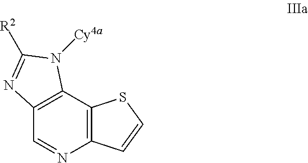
C12=C(C=NC3=C1SC=C3)N=C([R2])N2[Cy4a]
